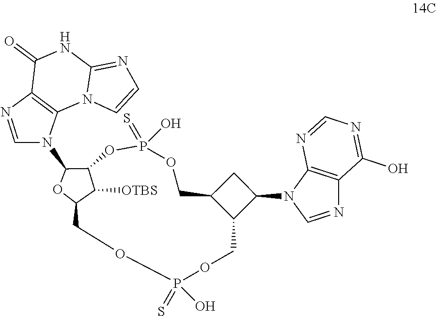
C1([OTBS])C2C(N3C4=C(N=C3)C(=O)NC3=NC=CN43)OC1COP(O)(=S)OCC1C(COP(=S)(O)O2)CC1N1C=NC2=C1N=CN=C2O
